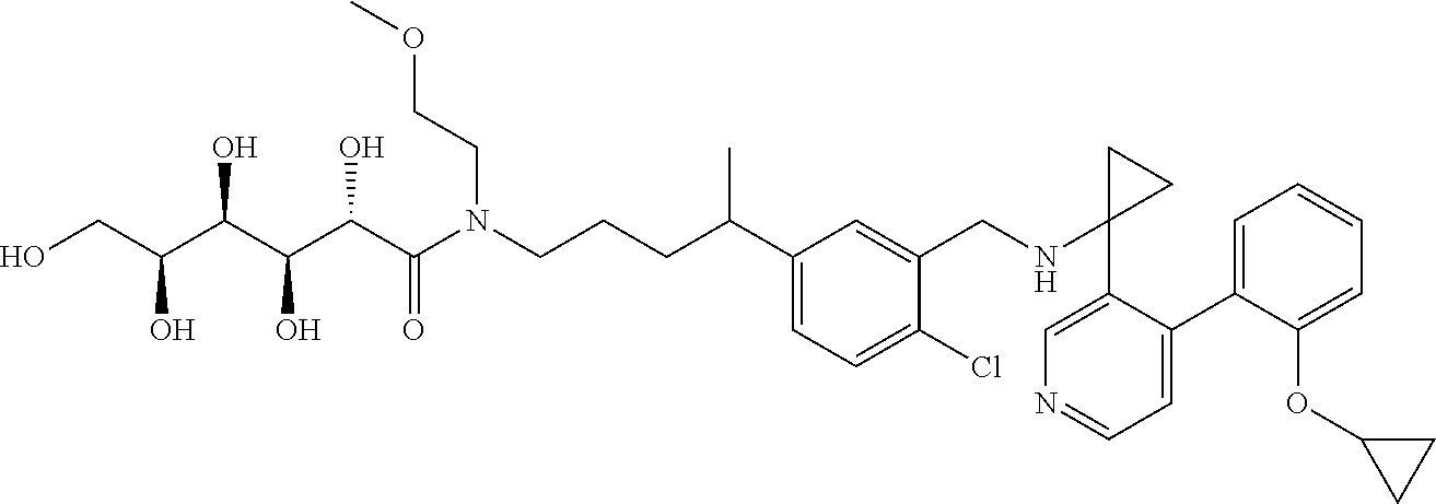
C1(C2=CC=NC=C2C2(NCC3=CC(C(CCCN(C(C(C(C(C(CO)O)O)O)O)=O)CCOC)C)=CC=C3Cl)CC2)=CC=CC=C1OC1CC1
